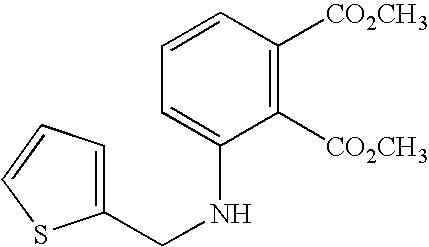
C1(CNC2=CC=CC([CO2CH3])=C2[CO2CH3])=CC=CS1
